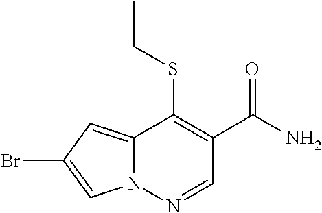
N12C(=CC(Br)=C1)C(SCC)=C(C(N)=O)C=N2
